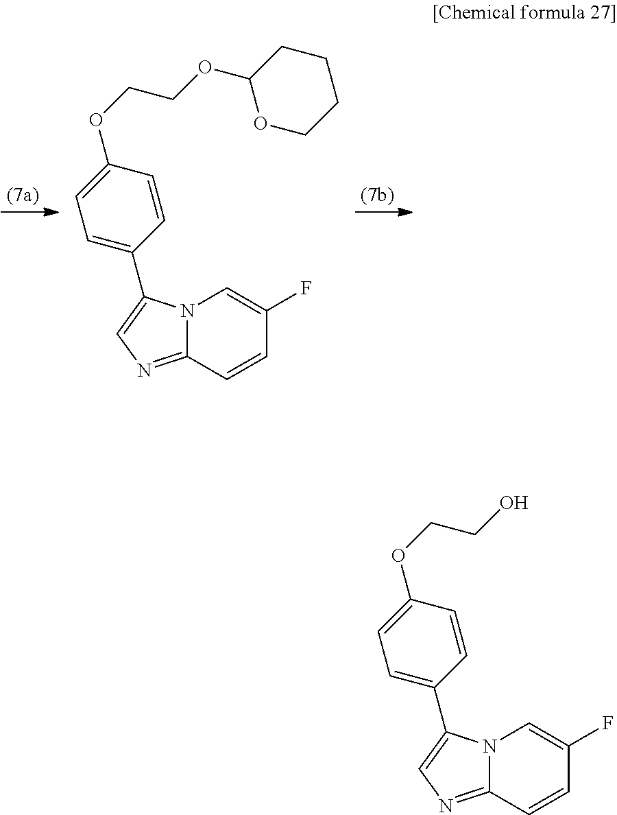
N12C(=NC=C1C1=CC=C(OCCOC3OCCCC3)C=C1)C=CC(F)=C2.N12C(=NC=C1C1=CC=C(OCCO)C=C1)C=CC(F)=C2
